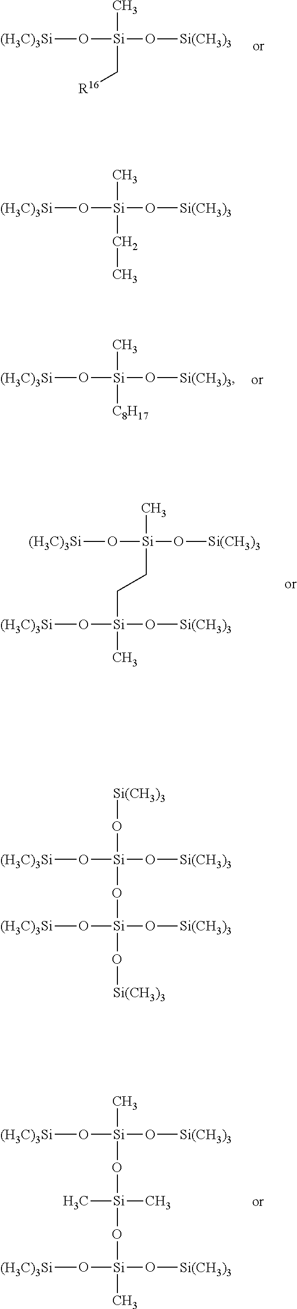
[(H3C)3Si]O[Si](O[Si(CH3)3])(C)CC.[(H3C)3Si]O[Si](O[Si(CH3)3])(O[Si](O[(H3C)3Si])(O[Si(CH3)3])O[Si(CH3)3])O[Si(CH3)3].[(H3C)3Si]O[Si](O[Si(CH3)3])(C)C[R16].[(H3C)3Si]O[Si](O[Si(CH3)3])(C)CC[Si](O[(H3C)3Si])(O[Si(CH3)3])C.[(H3C)3Si]O[Si](O[Si(CH3)3])(C)[C8H17].C[Si](C)(O[Si](O[(H3C)3Si])(O[Si(CH3)3])C)O[Si](O[(H3C)3Si])(O[Si(CH3)3])C
